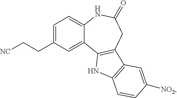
C1=C(CC[NC])C=C2C(=C1)NC(=O)CC1=C2NC2=C1C=C([NO2])C=C2
